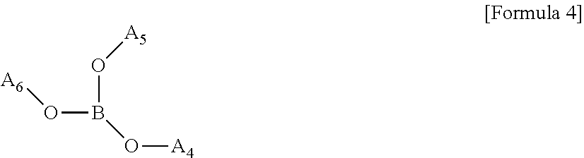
O(B(O[A5])O[A4])[A6]
